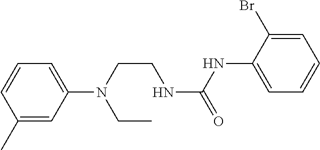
C1(C)=CC(N(CC)CCNC(NC2=CC=CC=C2Br)=O)=CC=C1
